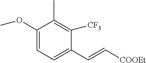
C1(OC)=CC=C(C=C[COOEt])C([CF3])=C1C
